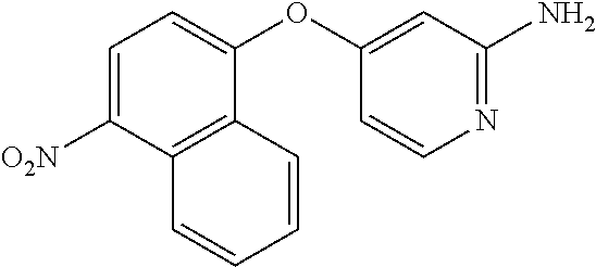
C1=C([O2N])C2=C(C(OC3=CC(N)=NC=C3)=C1)C=CC=C2
